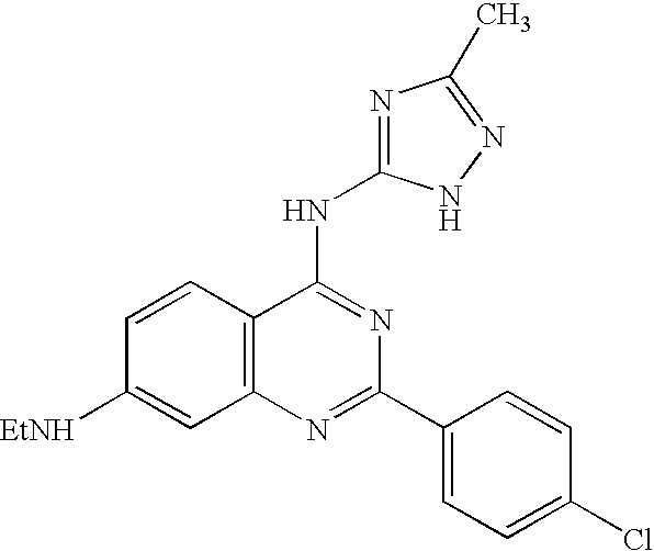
C12=C(N=C(C3=CC=C(Cl)C=C3)N=C1NC1=NC(C)=NN1)C=C([EtNH])C=C2
